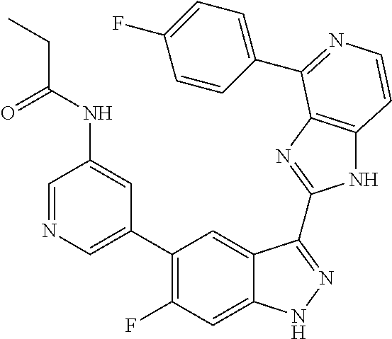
C1=C(C2=C(F)C=C3C(=C2)C(C2=NC4=C(N2)C=CN=C4C2=CC=C(F)C=C2)=NN3)C=C(NC(=O)CC)C=N1
